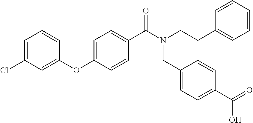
C1(OC2=CC=C(C(N(CCC3=CC=CC=C3)CC3=CC=C(C(=O)O)C=C3)=O)C=C2)=CC(Cl)=CC=C1
